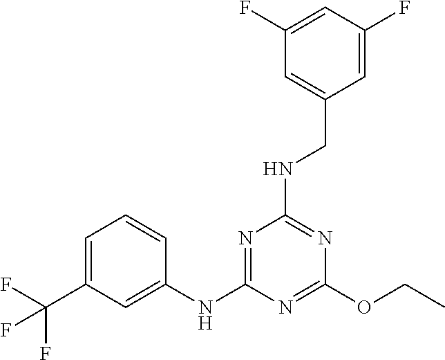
C1=C(C(F)(F)F)C=C(NC2=NC(NCC3=CC(F)=CC(F)=C3)=NC(OCC)=N2)C=C1
